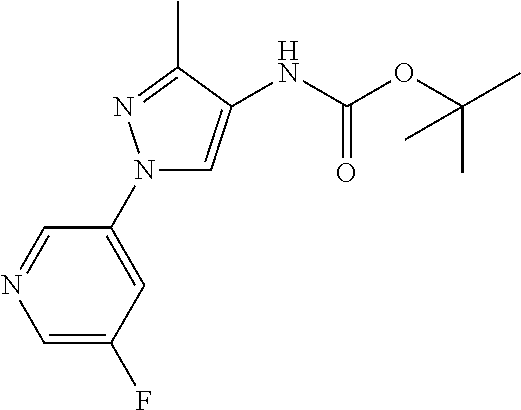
C1=C(F)C=C(N2C=C(NC(OC(C)(C)C)=O)C(C)=N2)C=N1
